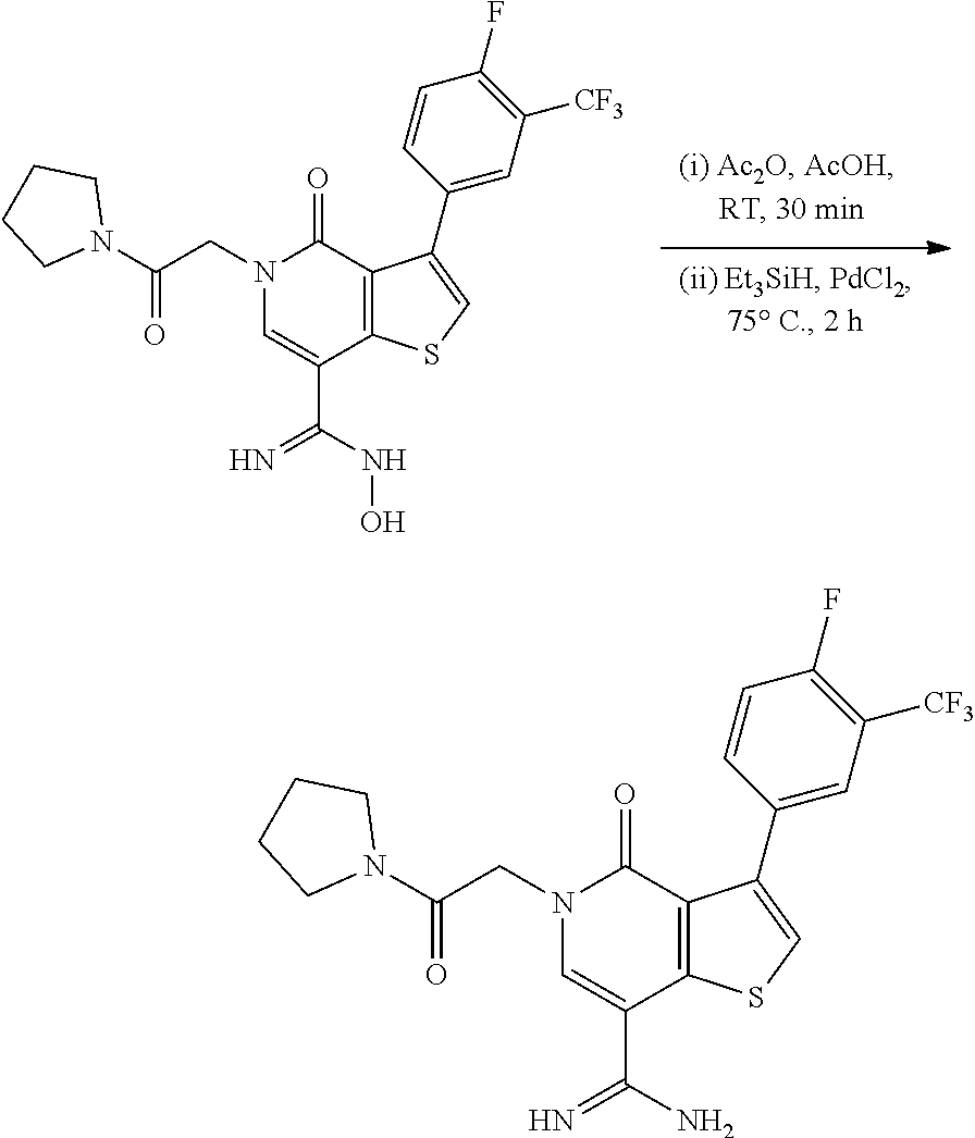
N1(CC(N2CCCC2)=O)C=C(C(NO)=N)C2=C(C1=O)C(C1=CC([CF3])=C(F)C=C1)=CS2.N1(CC(N2CCCC2)=O)C=C(C(N)=N)C2=C(C1=O)C(C1=CC([CF3])=C(F)C=C1)=CS2
